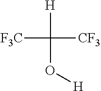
[H]C(O[H])([CF3])[F3C]
